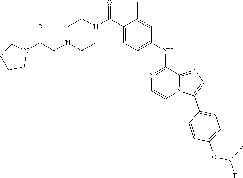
C1(C)=CC(NC2=NC=CN3C2=NC=C3C2=CC=C(OC(F)F)C=C2)=CC=C1C(N1CCN(CC(N2CCCC2)=O)CC1)=O
